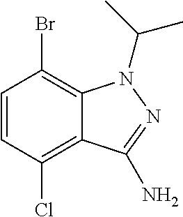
C1=CC(Cl)=C2C(=C1Br)N(C(C)C)N=C2N
